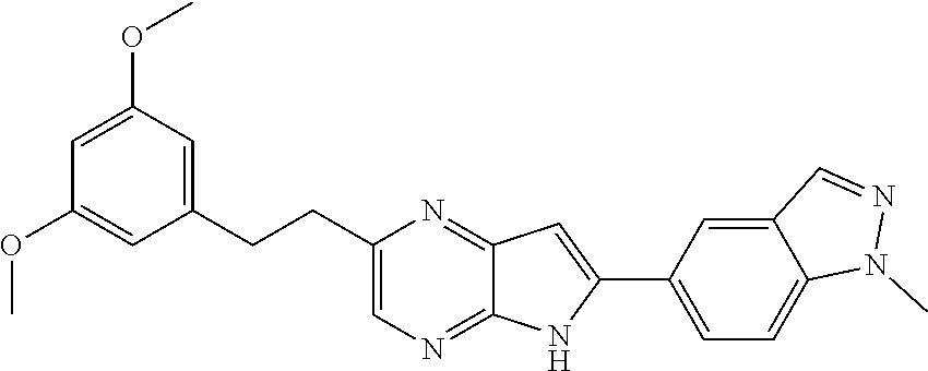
C1=C(OC)C=C(CCC2=CN=C3C(=N2)C=C(C2=CC=C4C(=C2)C=NN4C)N3)C=C1OC
